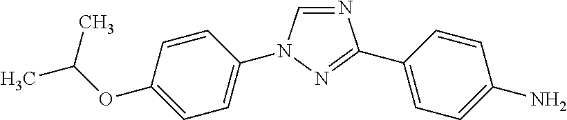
C1=CC(N2C=NC(C3=CC=C(N)C=C3)=N2)=CC=C1OC(C)C
